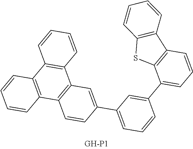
C12=C(C=CC=C1)C1=C(C3=C2C=CC=C3)C=CC(C2=CC=CC(C3=CC=CC4=C3SC3=C4C=CC=C3)=C2)=C1
